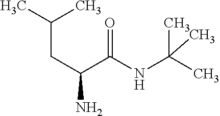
C(C(C(=O)NC(C)(C)C)N)C(C)C
